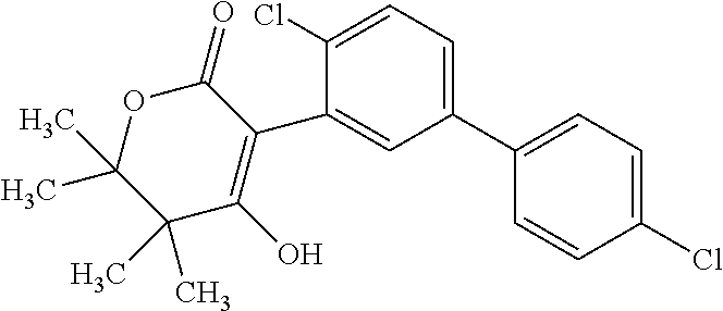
O1C(C)(C)C(C)(C)C(O)=C(C2=CC(C3=CC=C(Cl)C=C3)=CC=C2Cl)C1=O
